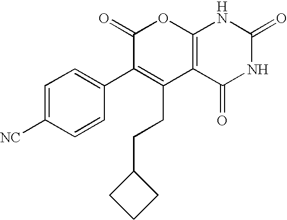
C12=C(C(=O)NC(=O)N1)C(CCC1CCC1)=C(C1=CC=C([NC])C=C1)C(=O)O2
